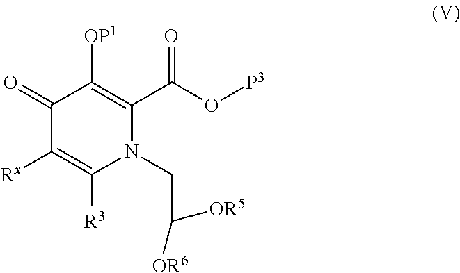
C1(=O)C([Rx])=C([R3])N(CC([OR5])[OR6])C(C(O[P3])=O)=C1[OP1]
